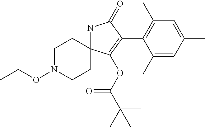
N1C2(C(OC(=O)C(C)(C)C)=C(C3=C(C)C=C(C)C=C3C)C1=O)CCN(OCC)CC2
